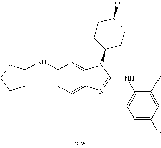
C1(NC2CCCC2)=NC=C2C(=N1)N(C1CCC(O)CC1)C(NC1=CC=C(F)C=C1F)=N2
